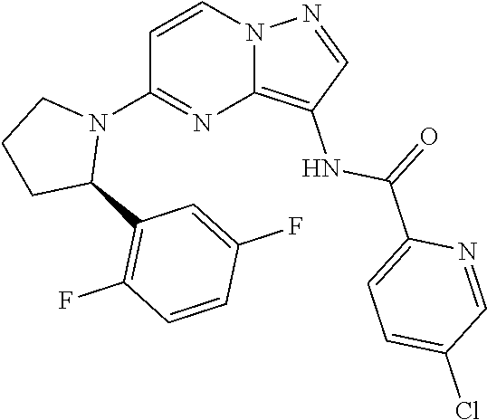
C1=CC(F)=CC(C2CCCN2C2=NC3=C(NC(C4=CC=C(Cl)C=N4)=O)C=NN3C=C2)=C1F
